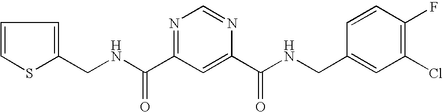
N(C(=O)C1=NC=NC(C(=O)NCC2=CC(Cl)=C(F)C=C2)=C1)CC1=CC=CS1
